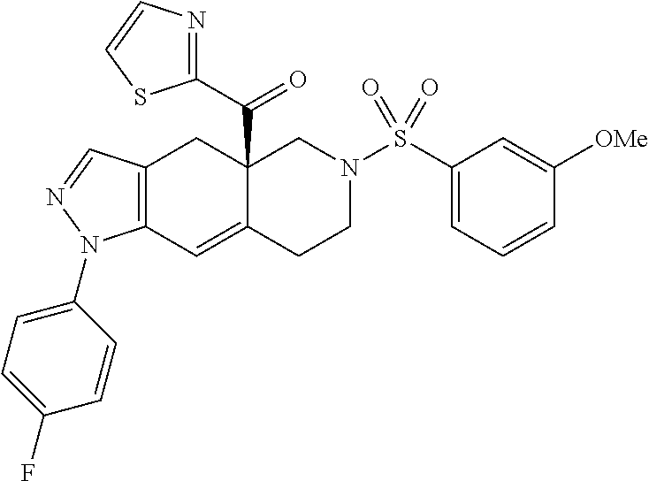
C12(C(C3=NC=CS3)=O)C(=CC3=C(C1)C=NN3C1=CC=C(F)C=C1)CCN(S(C1=CC=CC([OMe])=C1)(=O)=O)C2
